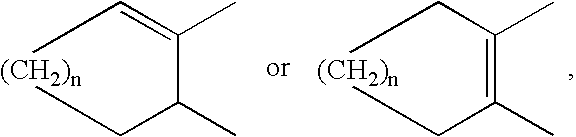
C1=C(C)C(C)C[(CH2)n]1.C1C(C)=C(C)C[(CH2)n]1
